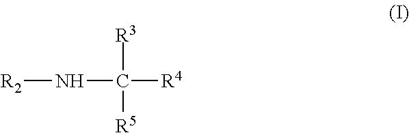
[R2]NC([R5])([R3])[R4]
